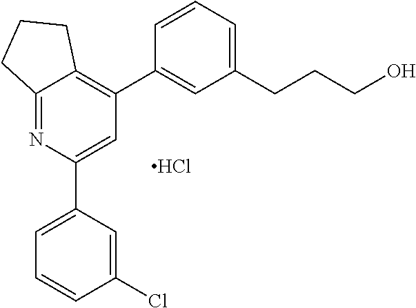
C12=NC(C3=CC=CC(Cl)=C3)=CC(C3=CC(CCCO)=CC=C3)=C1CCC2.Cl
